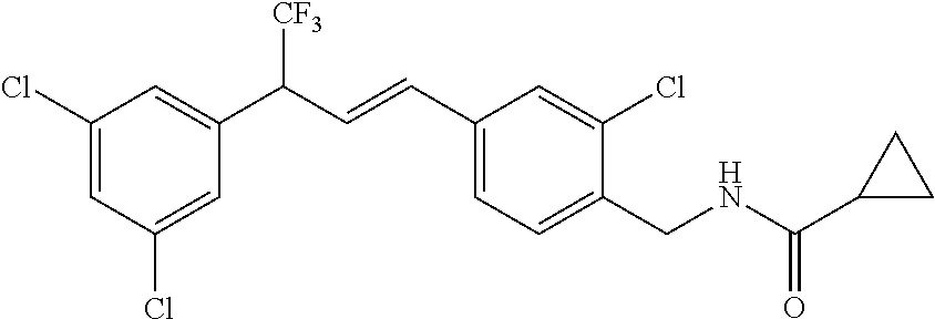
C1(Cl)=CC(Cl)=CC(C(C=CC2=CC=C(CNC(C3CC3)=O)C(Cl)=C2)[CF3])=C1
